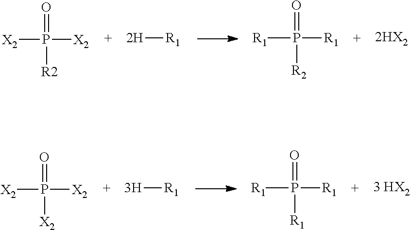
[X2]P([X2])(=O)[R2].[2H][R1].[R1]P([R1])(=O)[R2].[X2]P([X2])(=O)[X2].[3H][R1].[R1]P([R1])(=O)[R1]
